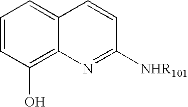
C1=CC(O)=C2C(=C1)C=CC([NHR101])=N2
